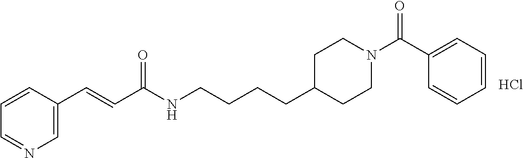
C1=C(C=CC(NCCCCC2CCN(C(C3=CC=CC=C3)=O)CC2)=O)C=CC=N1.Cl
